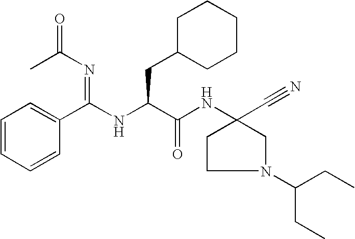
C1(C(NC(C(NC2(C#N)CCN(C(CC)CC)C2)=O)CC2CCCCC2)=NC(=O)C)=CC=CC=C1
